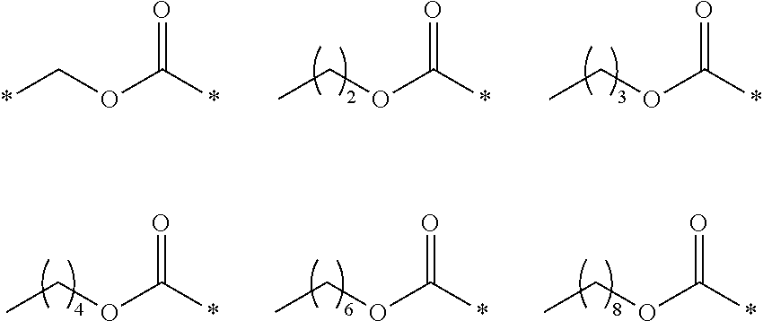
CCOC(=O)*.CCOC(=O)*.*COC(=O)*.CCOC(=O)*.CCOC(=O)*.CCOC(=O)*
